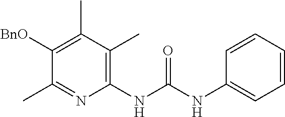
C1(NC(NC2=CC=CC=C2)=O)=C(C)C(C)=C([BnO])C(C)=N1
